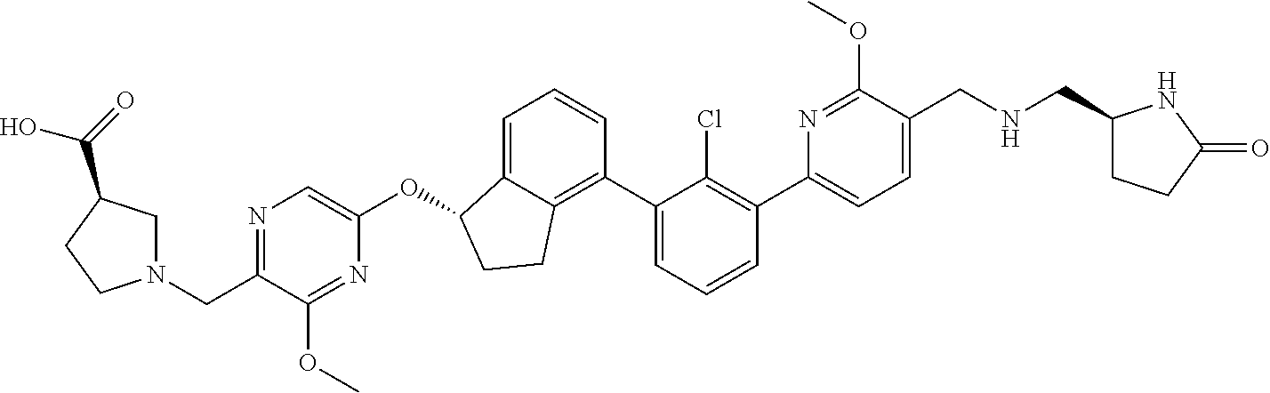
O(C1C2=CC=CC(C3=CC=CC(C4=CC=C(CNCC5CCC(=O)N5)C(OC)=N4)=C3Cl)=C2CC1)C1=CN=C(CN2CC(C(=O)O)CC2)C(OC)=N1
